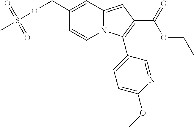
C1(COS(C)(=O)=O)=CC2=CC(C(=O)OCC)=C(C3=CC=C(OC)N=C3)N2C=C1
